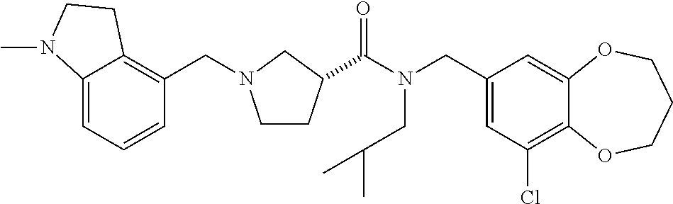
C1(CN(C(=O)C2CCN(CC3=C4C(=CC=C3)N(C)CC4)C2)CC(C)C)=CC(Cl)=C2C(=C1)OCCCO2
